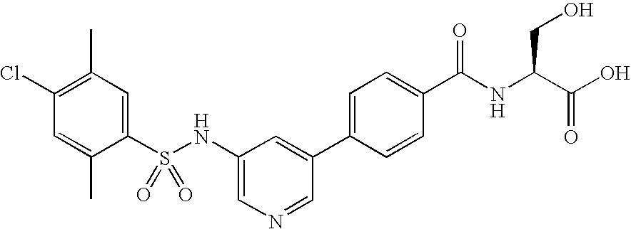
C1(Cl)=C(C)C=C(S(NC2=CN=CC(C3=CC=C(C(NC(C(O)=O)CO)=O)C=C3)=C2)(=O)=O)C(C)=C1
